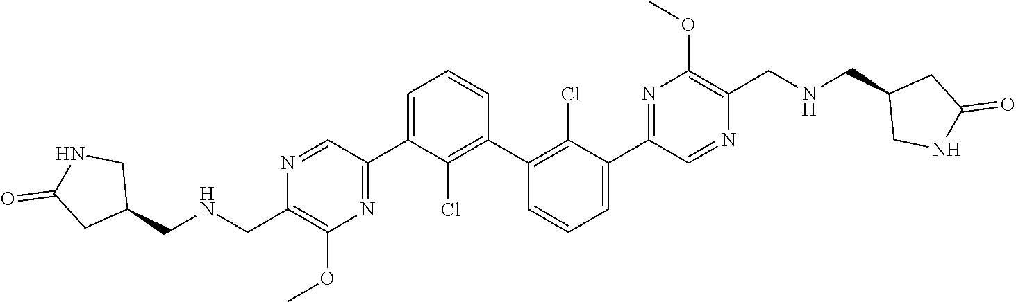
N1=CC(C2=CC=CC(C3=C(Cl)C(C4=NC(OC)=C(CNCC5CNC(=O)C5)N=C4)=CC=C3)=C2Cl)=NC(OC)=C1C[HN]CC1CNC(=O)C1
